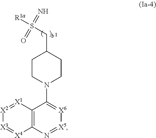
C12=C(N=[X5][X6]=C1N1CCC(CS([R1a])(=N)=O)CC1)[X4]=[X3][X2]=[X1]2
